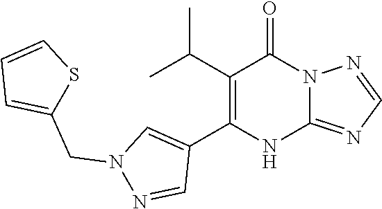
C1(C(C)C)=C(C2=CN(CC3=CC=CS3)N=C2)NC2=NC=NN2C1=O
